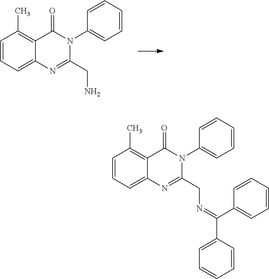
C1=CC=C2C(=C1C)C(=O)N(C1=CC=CC=C1)C(CN)=N2.C1=CC=C2C(=C1C)C(=O)N(C1=CC=CC=C1)C(CN=C(C1=CC=CC=C1)C1=CC=CC=C1)=N2
